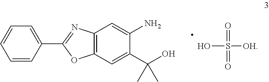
C1=CC(C2=NC3=C(O2)C=C(C(O)(C)C)C(N)=C3)=CC=C1.S([OH])(=O)(=O)O
